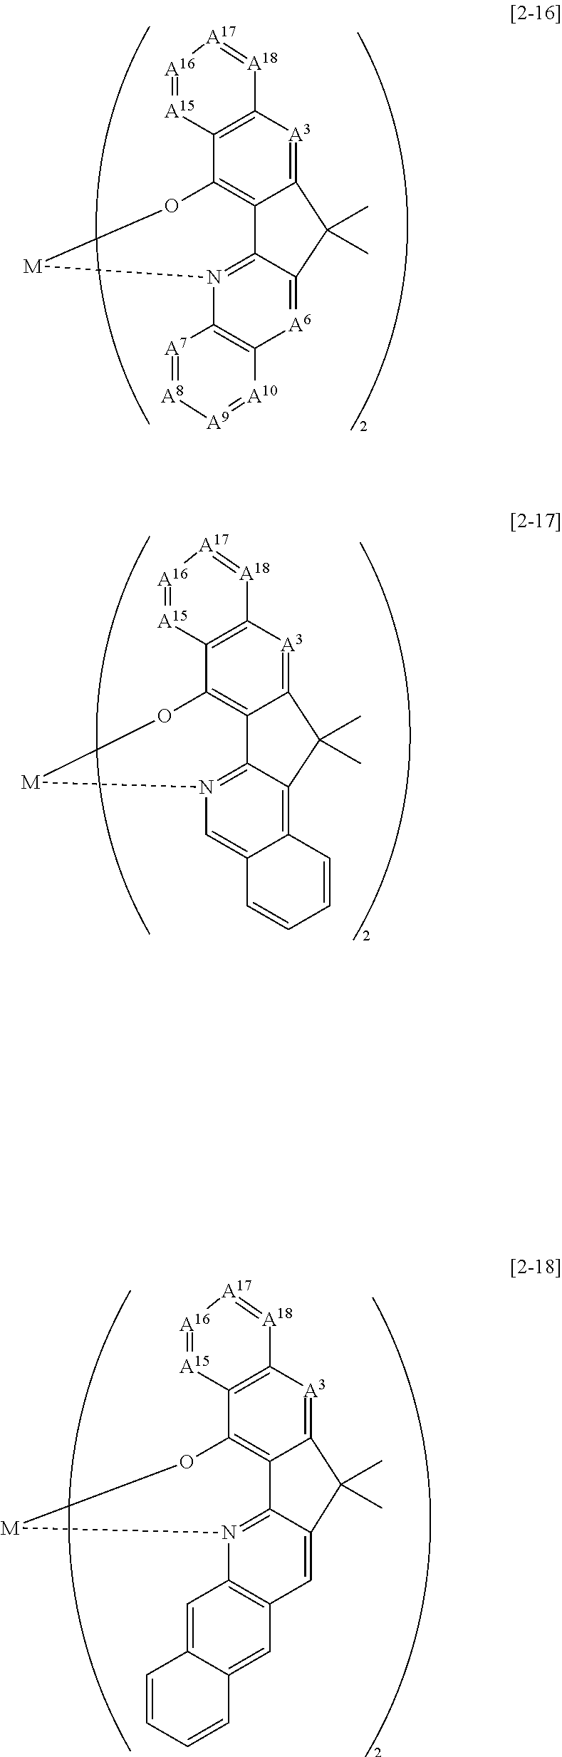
C12=[A3]C3=C(C4=C1C1=N(C5=C([A6]=C1C2(C)C)[A10]=[A9][A8]=[A7]5)[M]O4)[A15]=[A16][A17]=[A18]3.C12=[A3]C3=C(C4=C1C1=N(C5=C(C=C1C2(C)C)C=C1C(=C5)C=CC=C1)[M]O4)[A15]=[A16][A17]=[A18]3.C12=[A3]C3=C(C4=C1C1=N(C=C5C(=C1C2(C)C)C=CC=C5)[M]O4)[A15]=[A16][A17]=[A18]3
